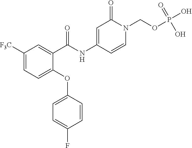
C1([F3C])=CC=C(OC2=CC=C(F)C=C2)C(C(NC2=CC(=O)N(COP(O)(=O)O)C=C2)=O)=C1
